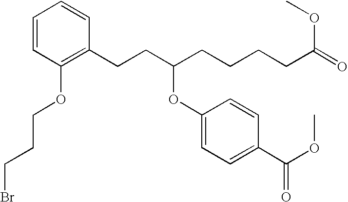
C1=CC(OCCCBr)=C(CCC(CCCCC(=O)OC)OC2=CC=C(C(OC)=O)C=C2)C=C1
